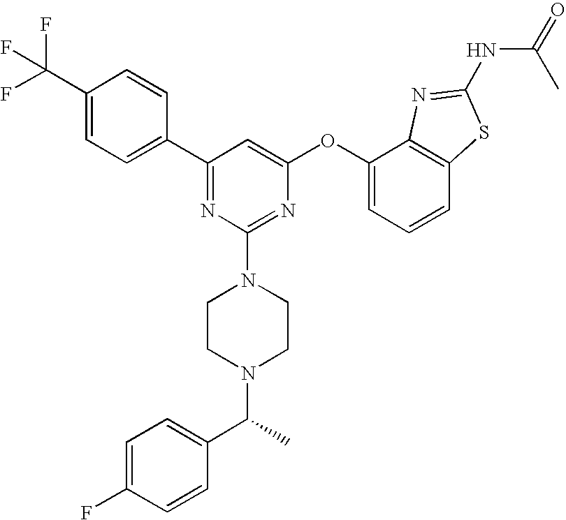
C1(C(F)(F)F)=CC=C(C2=NC(N3CCN(C(C4=CC=C(F)C=C4)C)CC3)=NC(OC3=CC=CC4=C3N=C(NC(C)=O)S4)=C2)C=C1
